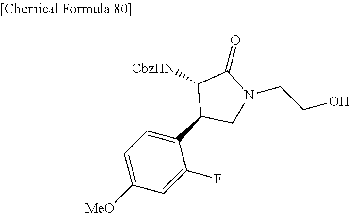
[CbzHN]C1C(C2=CC=C([MeO])C=C2F)CN(CCO)C1=O
